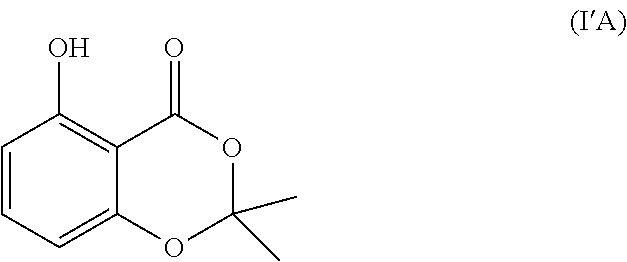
C1=CC(O)=C2C(=O)OC(C)(C)OC2=C1
